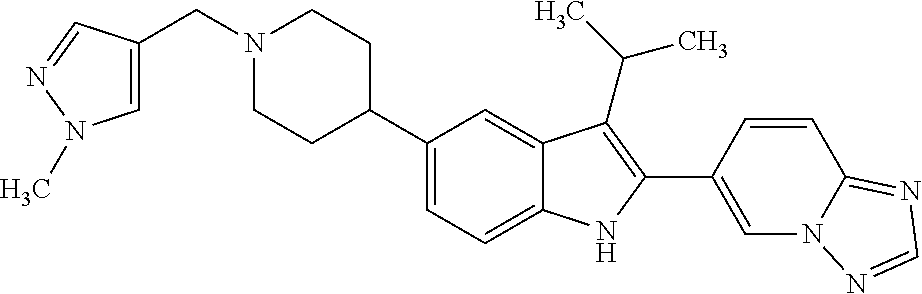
C1(C2CCN(CC3=CN(C)N=C3)CC2)=CC=C2C(=C1)C(C(C)C)=C(C1=CN3C(=NC=N3)C=C1)N2
